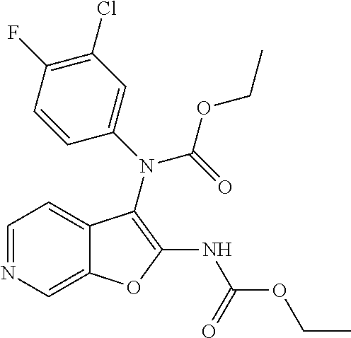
N1=CC=C2C(=C1)OC(NC(OCC)=O)=C2N(C(=O)OCC)C1=CC(Cl)=C(F)C=C1
